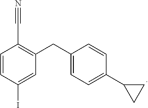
C1=CC(I)=CC(CC2=CC=C(C3CC3)C=C2)=C1C#N
